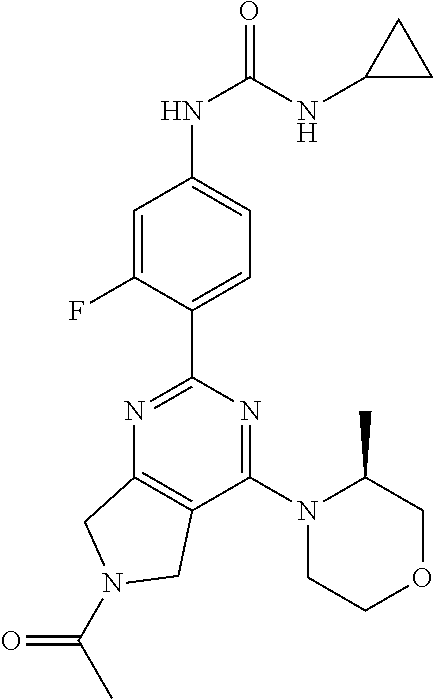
C1=C(F)C(C2=NC3=C(C(N4CCOCC4C)=N2)CN(C(C)=O)C3)=CC=C1NC(NC1CC1)=O
